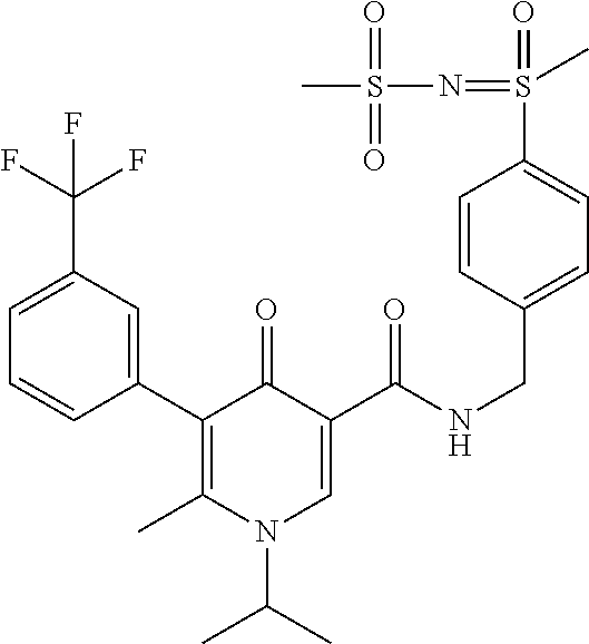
C1(C2=C(C)N(C(C)C)C=C(C(NCC3=CC=C(S(=O)(=NS(C)(=O)=O)C)C=C3)=O)C2=O)=CC(C(F)(F)F)=CC=C1
